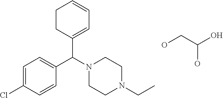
C1CC(C(N2CCN(CC)CC2)C2=CC=C(Cl)C=C2)=CC=C1.OCC(O)O
